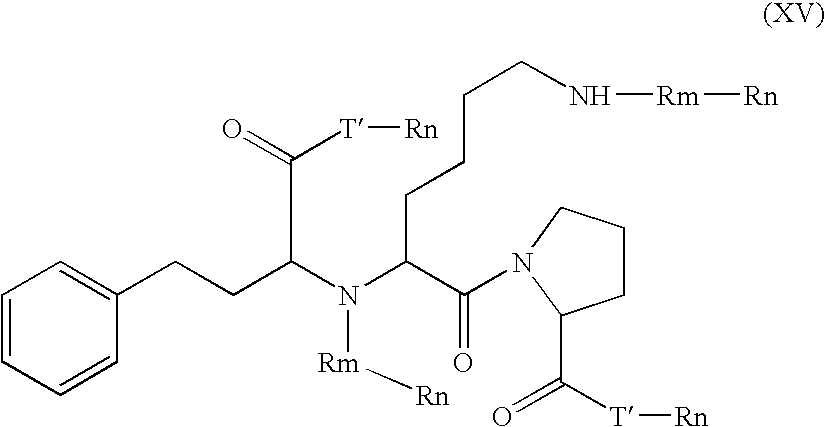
C1=CC=CC(CCC(N(C(C(=O)N2CCCC2C([T][Rn])=O)CCCCN[Rm][Rn])[Rm][Rn])C([T][Rn])=O)=C1
